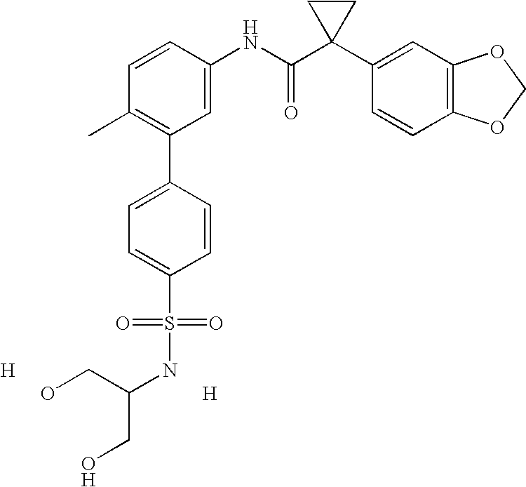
[H].C1=CC(NC(C2(C3=CC4=C(C=C3)OCO4)CC2)=O)=CC(C2=CC=C(S(=O)(=O)NC(CO)CO)C=C2)=C1C.[H]
